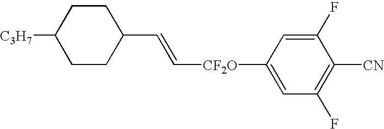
[C3H7]C1CCC(C=C[CF2O]C2=CC(F)=C([CN])C(F)=C2)CC1
